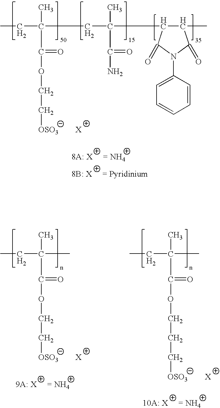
CCC(C)(C(=O)OCC[OSO3        X])CC(C)(C(=O)N)C1C(C)C(=O)N(C2=CC=CC=C2)C1=O.CCC(C)(C(=O)OCC[OSO3        X])C.CCC(C)(C(=O)OCCC[OSO3        X])C
